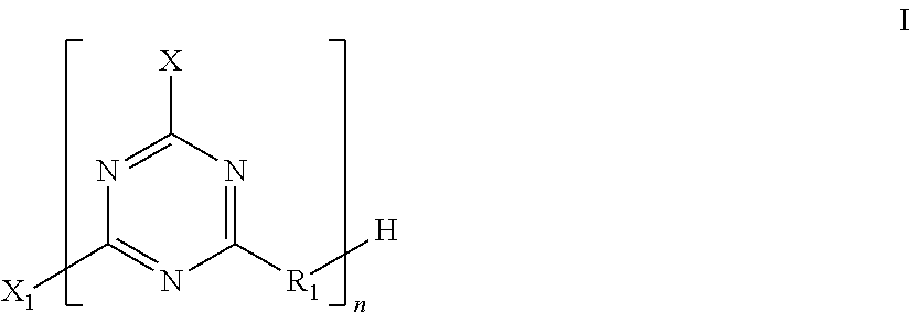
C1([R1][H])=NC([X])=NC([X1])=N1
